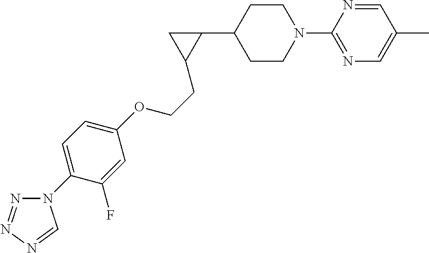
C1CN(C2=NC=C(C)C=N2)CCC1C1CC1CCOC1=CC=C(N2N=NN=C2)C(F)=C1
